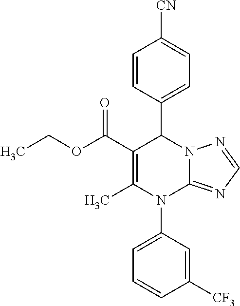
C1=CC(C2C(C(OCC)=O)=C(C)N(C3=CC=CC([CF3])=C3)C3=NC=NN23)=CC=C1[CN]
